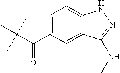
C1(C(C(C)(C)C)=O)=CC=C2C(=C1)C(NC)=NN2
